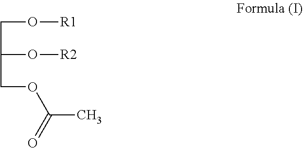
C(O[R1])C(O[R2])COC(C)=O
